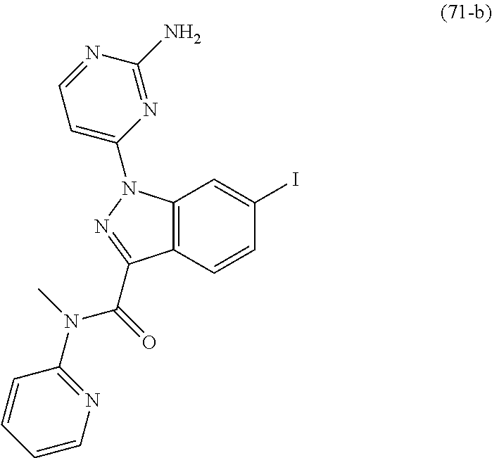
C12=C(C=CC(I)=C1)C(C(N(C1=NC=CC=C1)C)=O)=NN2C1=CC=NC(N)=N1
